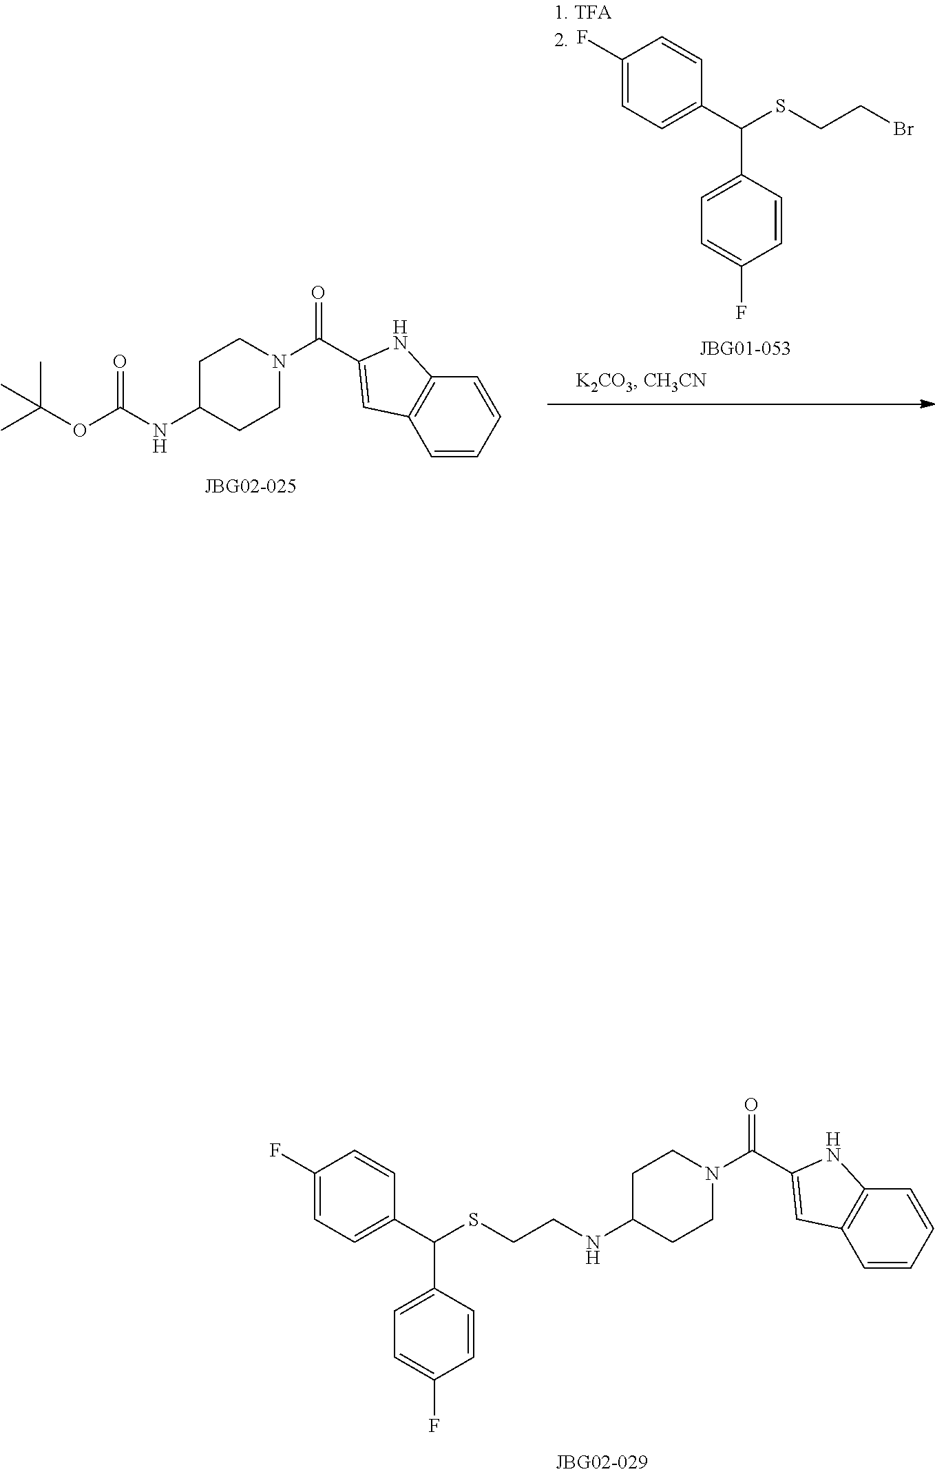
C1=CC(C(C2=CC=C(F)C=C2)SCCNC2CCN(C(C3=CC4=C(C=CC=C4)N3)=O)CC2)=CC=C1F.CC(C)(C)OC(NC1CCN(C(=O)C2=CC3=C(N2)C=CC=C3)CC1)=O.C1=CC(C(C2=CC=C(F)C=C2)SCCBr)=CC=C1F
